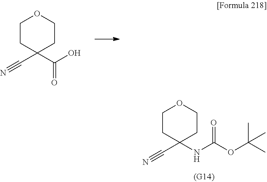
C1CC(NC(=O)OC(C)(C)C)(C#N)CCO1.C1CC(C(O)=O)(C#N)CCO1
